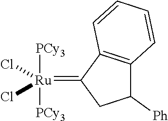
C1([Ph])C2=C(C(=[Ru]([PCy3])([PCy3])(Cl)Cl)C1)C=CC=C2
